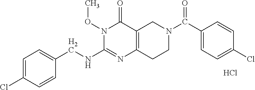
C1=C(Cl)C=CC(CNC2=NC3=C(C(=O)N2OC)CN(C(C2=CC=C(Cl)C=C2)=O)CC3)=C1.Cl
